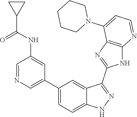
C1=NC=C(C2=CC=C3C(=C2)C(C2=NC4=C(N2)N=CC=C4N2CCCCC2)=NN3)C=C1NC(C1CC1)=O
